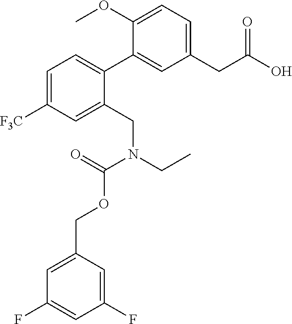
C1(CC(O)=O)=CC=C(OC)C(C2=CC=C([F3C])C=C2CN(CC)C(=O)OCC2=CC(F)=CC(F)=C2)=C1
